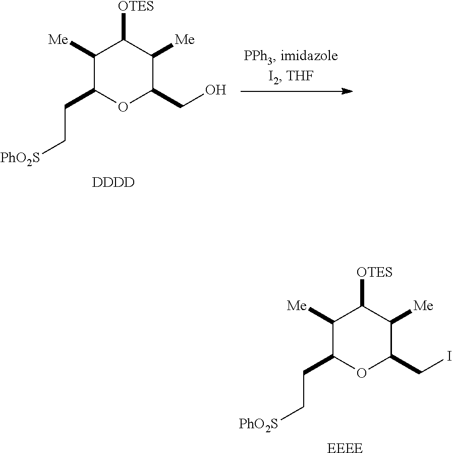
C1([Me])C(CC[PhO2S])OC(CO)C([Me])C1[OTES].[DDDD].C1([Me])C(CC[PhO2S])OC(CI)C([Me])C1[OTES].[EEEE]
